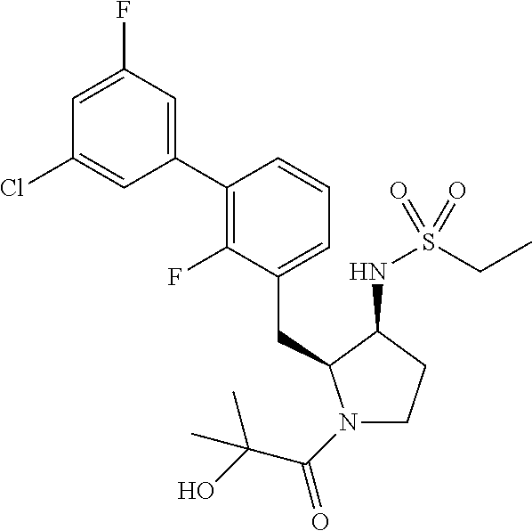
C(C1=CC=CC(C2=CC(F)=CC(Cl)=C2)=C1F)C1N(C(C(O)(C)C)=O)CCC1NS(CC)(=O)=O
